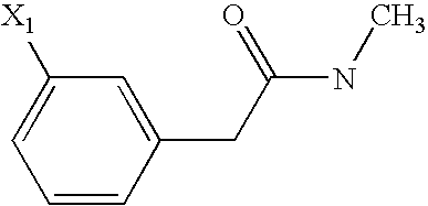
C1=CC(CC(NC)=O)=CC([X1])=C1
